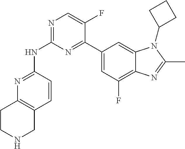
N1=C(NC2=NC=C(F)C(C3=CC(F)=C4C(=C3)N(C3CCC3)C(C)=N4)=N2)C=CC2=C1CCNC2
